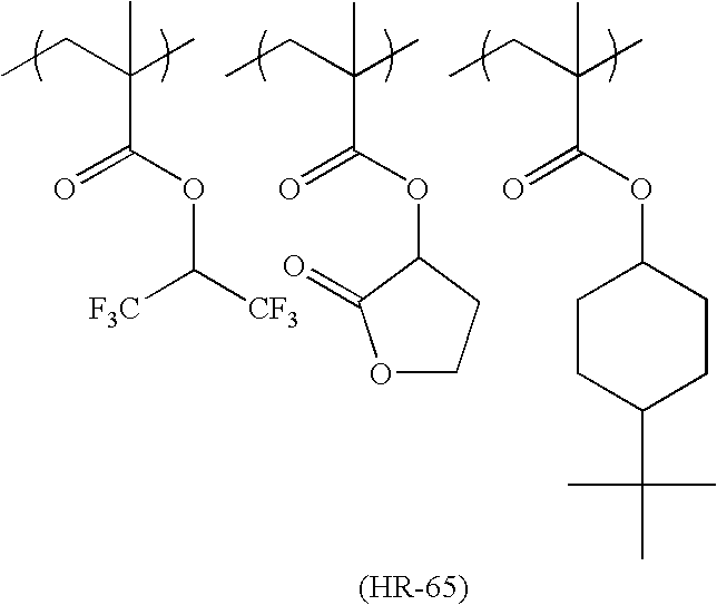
CCC(C)(C(OC([CF3])[CF3])=O)C.CCC(C)(C)C(OC1C(=O)OCC1)=O.CCC(C)(C)C(OC1CCC(C(C)(C)C)CC1)=O
